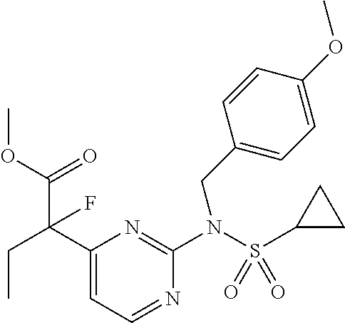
N(S(=O)(=O)C1CC1)(C1=NC(C(CC)(C(OC)=O)F)=CC=N1)CC1=CC=C(OC)C=C1
